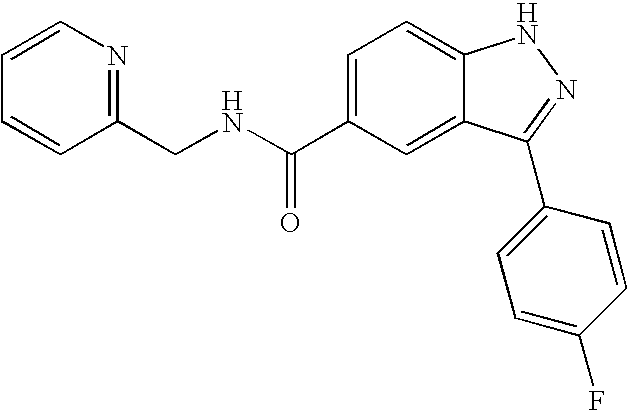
C1=CN=C(CNC(C2=CC=C3C(=C2)C(C2=CC=C(F)C=C2)=NN3)=O)C=C1
